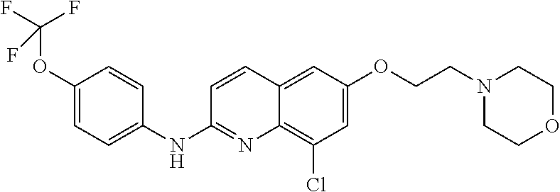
O(C1=CC=C(NC2=NC3=C(Cl)C=C(OCCN4CCOCC4)C=C3C=C2)C=C1)C(F)(F)F
